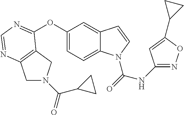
C12=C(N=CN=C1OC1=CC=C3C(=C1)C=CN3C(=O)NC1=NOC(C3CC3)=C1)CN(C(=O)C1CC1)C2
